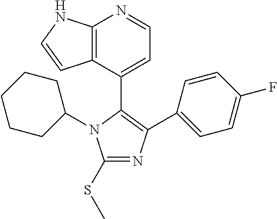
C1(SC)=NC(C2=CC=C(F)C=C2)=C(C2=CC=NC3=C2C=CN3)N1C1CCCCC1
